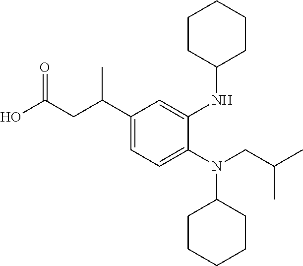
C1(C(CC(O)=O)C)=CC=C(N(CC(C)C)C2CCCCC2)C(NC2CCCCC2)=C1
